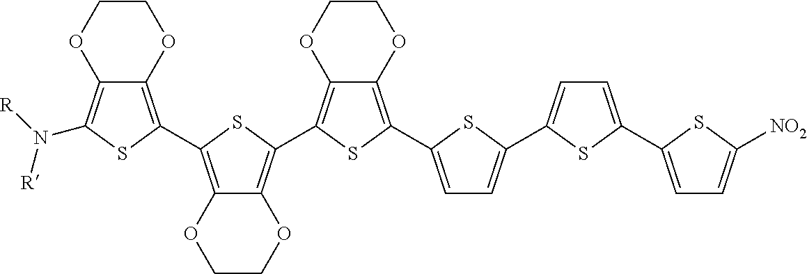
C12=C(C3=C4C(=C(N([R])[R])S3)OCCO4)SC(C3=C4C(=C(C5=CC=C(C6=CC=C(C7=CC=C([NO2])S7)S6)S5)S3)OCCO4)=C1OCCO2
